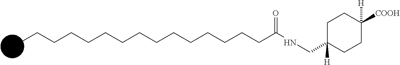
CCCCCCCCCCCCCCCC(NCC1([H])CCC([COOH])([H])CC1)=O
